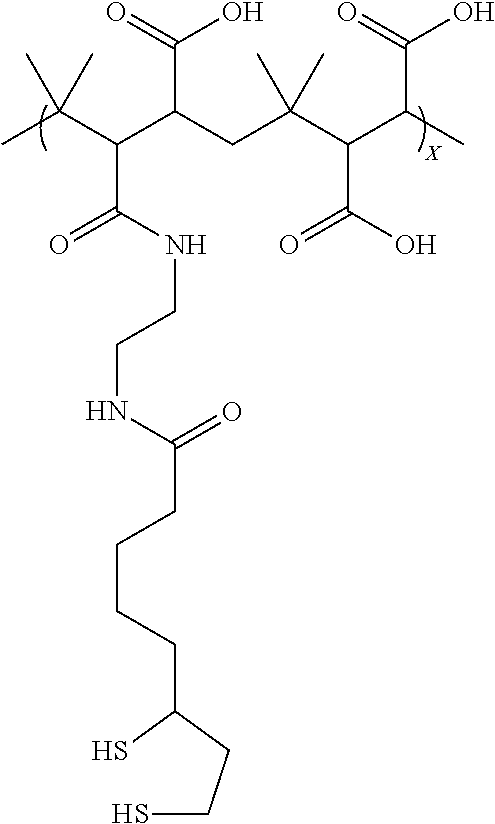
CC(C(C(CC(C(C(C)C(=O)O)C(O)=O)(C)C)C(=O)O)C(NCCNC(CCCCC(S)CCS)=O)=O)(C)C
